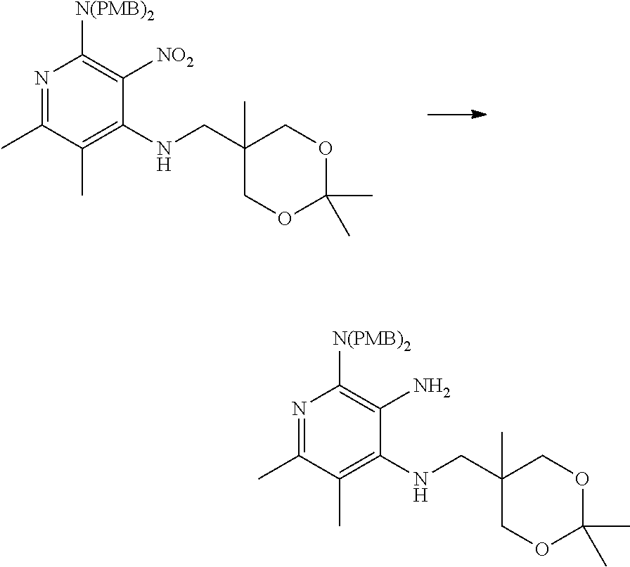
C1(C)=NC([N(PMB)2])=C([NO2])C(NCC2(C)COC(C)(C)OC2)=C1C.C1(C)=NC([N(PMB)2])=C(N)C(NCC2(C)COC(C)(C)OC2)=C1C
